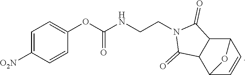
C1=C([O2N])C=CC(OC(NCCN2C(=O)C3C(C2=O)C2C=CC3O2)=O)=C1
